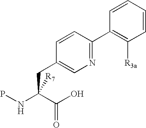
C1=CC(C2=NC=C(CC(NP)(C(O)=O)[R7])C=C2)=C([R3a])C=C1
